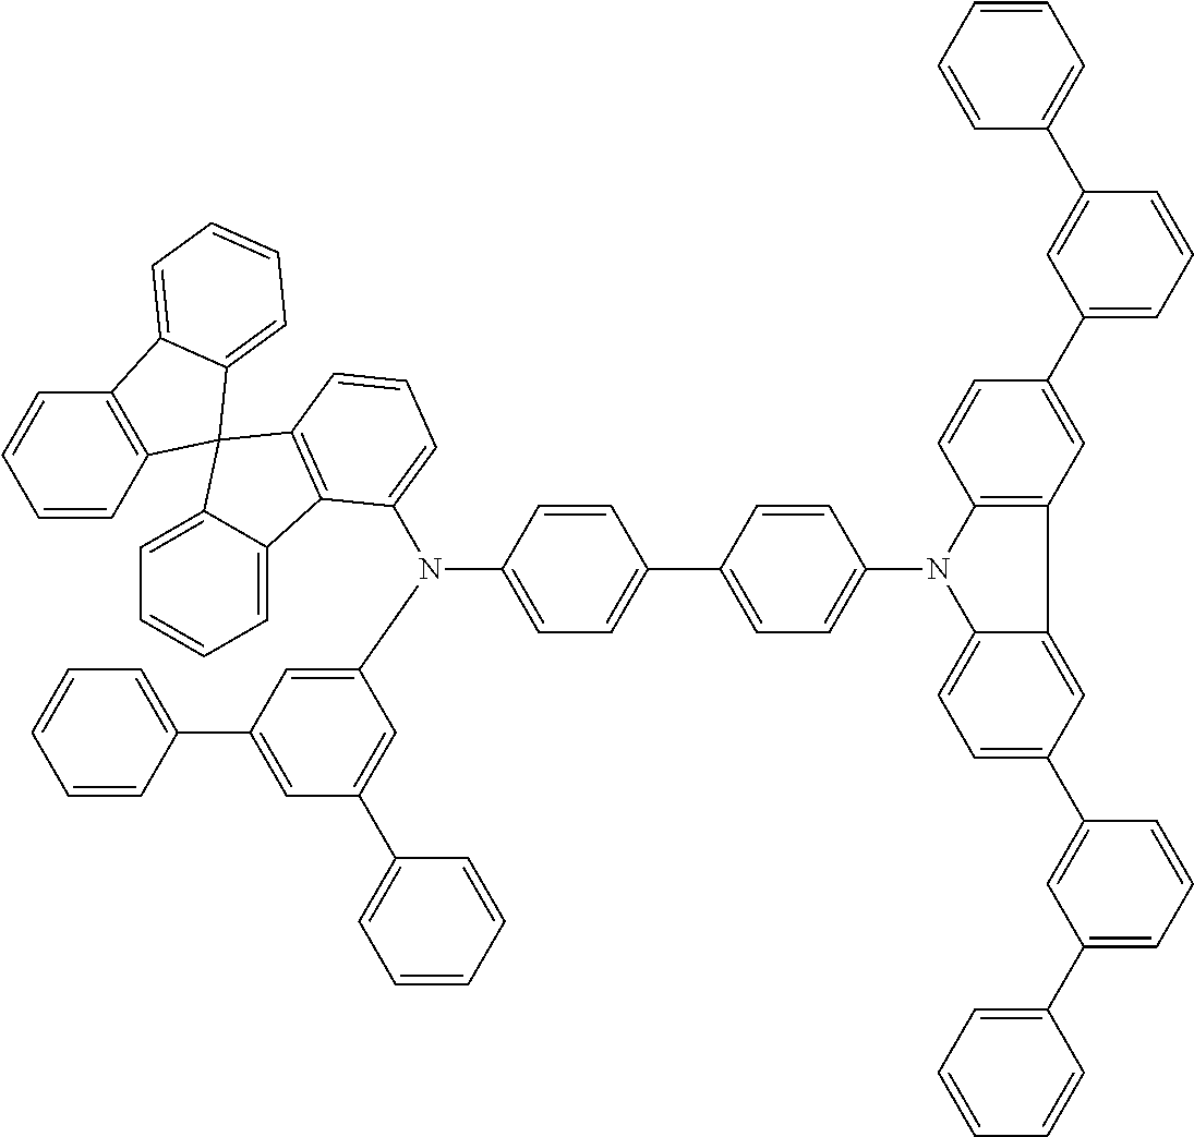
C1=CC2=C(C=C1)C1=CC=CC=C1C21C2=CC=CC=C2C2=C1C=CC=C2N(C1=CC=C(C2=CC=C(N3C4=CC=C(C5=CC(C6=CC=CC=C6)=CC=C5)C=C4C4=C3C=CC(C3=CC=CC(C5=CC=CC=C5)=C3)=C4)C=C2)C=C1)C1=CC(C2=CC=CC=C2)=CC(C2=CC=CC=C2)=C1
